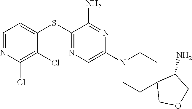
S(C1=NC=C(N2CCC3(CC2)COCC3N)N=C1N)C1=CC=NC(Cl)=C1Cl
